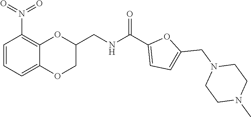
C1=CC=C2C(=C1N(=O)=O)OC(CNC(C1=CC=C(CN3CCN(C)CC3)O1)=O)CO2
